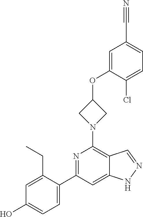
C1=C(OC2CN(C3=C4C(=CC(C5=CC=C(O)C=C5CC)=N3)NN=C4)C2)C(Cl)=CC=C1C#N
